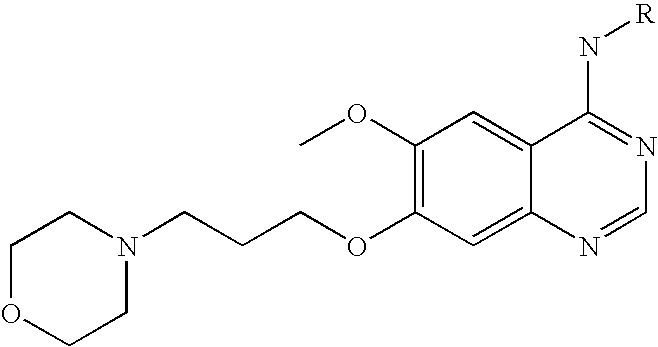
C1OCCN(CCCOC2=C(OC)C=C3C(=C2)N=CN=C3N[R])C1
